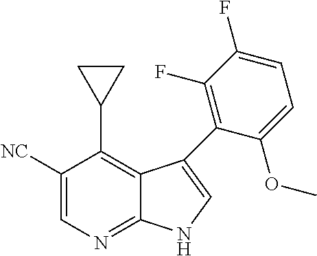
C1([NC])=CN=C2C(=C1C1CC1)C(C1=C(F)C(F)=CC=C1OC)=CN2
